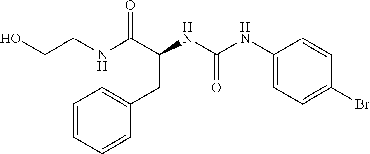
N(C(C(NC(NC1=CC=C(Br)C=C1)=O)CC1=CC=CC=C1)=O)CCO
